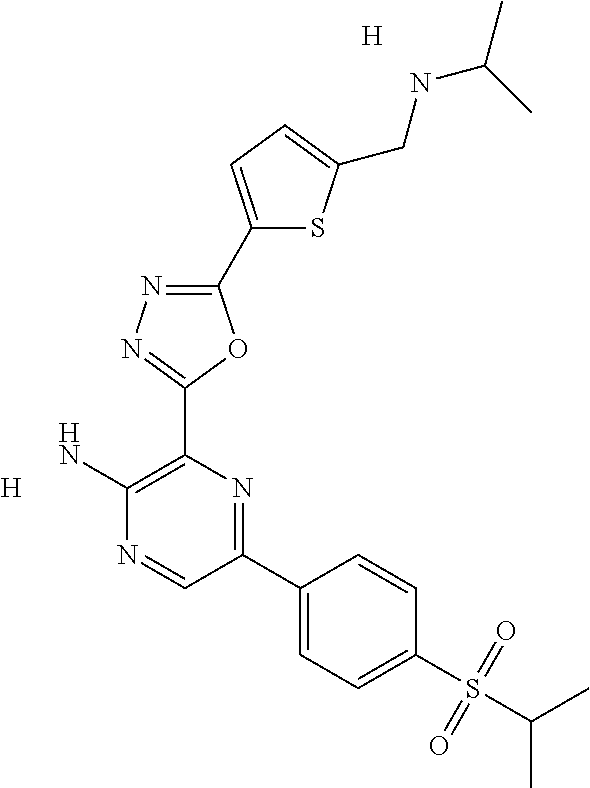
[H].C1(C2=CC=C(CNC(C)C)S2)=NN=C(C2=C(N)N=CC(C3=CC=C(S(C(C)C)(=O)=O)C=C3)=N2)O1.[H]
